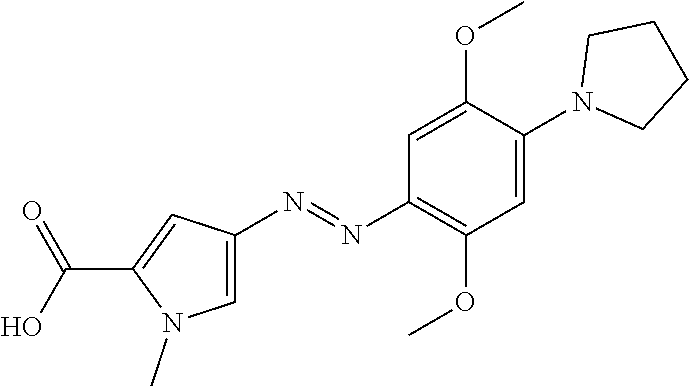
C(C1=CC(N=NC2=C(OC)C=C(N3CCCC3)C(OC)=C2)=CN1C)(O)=O
